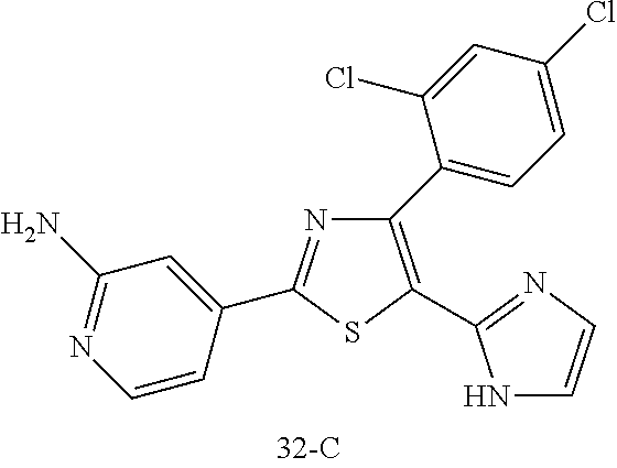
N1=C(C2=CC(N)=NC=C2)SC(C2=NC=CN2)=C1C1=CC=C(Cl)C=C1Cl
